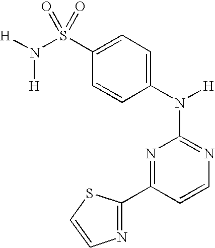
N1=C(N([H])C2=CC=C(S(N([H])[H])(=O)=O)C=C2)N=C(C2=NC=CS2)C=C1
